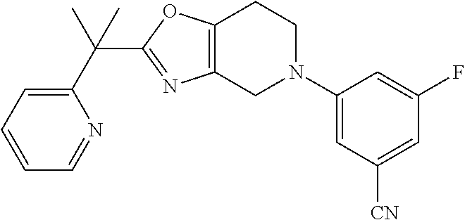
C1(C(C2=CC=CC=N2)(C)C)=NC2=C(O1)CCN(C1=CC([CN])=CC(F)=C1)C2
